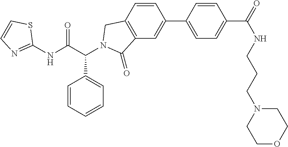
C1(NC(C(C2=CC=CC=C2)N2CC3=C(C=C(C4=CC=C(C(NCCCN5CCOCC5)=O)C=C4)C=C3)C2=O)=O)=NC=CS1
